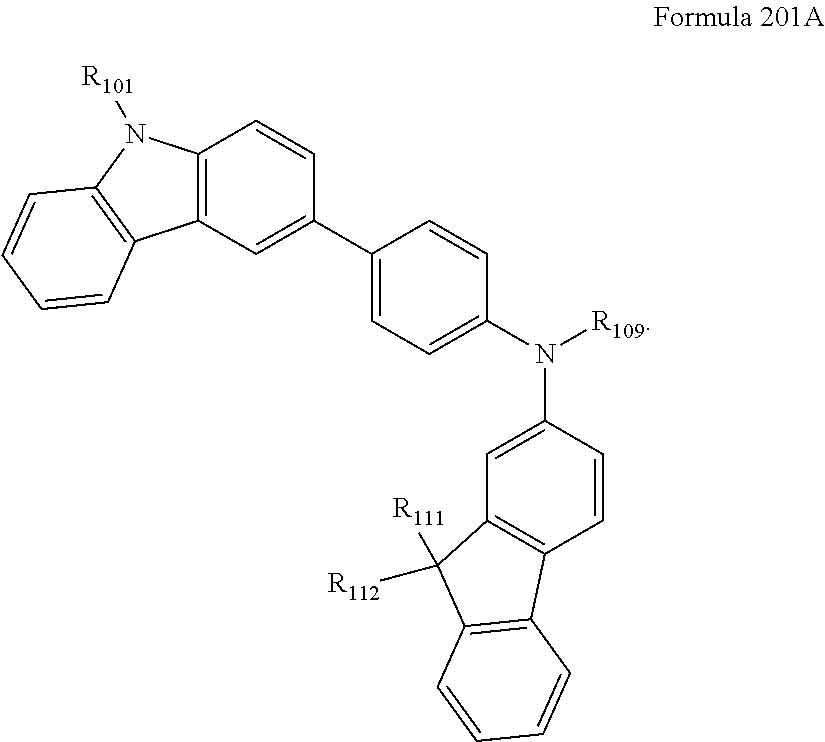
C12=C(C=C(C3=CC=C(N([R109])C4=CC5=C(C=C4)C4=C(C5([R111])[R112])C=CC=C4)C=C3)C=C1)C1=C(N2[R101])C=CC=C1
